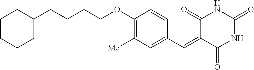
C1CCCC(CCCCOC2=C([Me])C=C(C=C3C(=O)NC(=O)NC3=O)C=C2)C1
